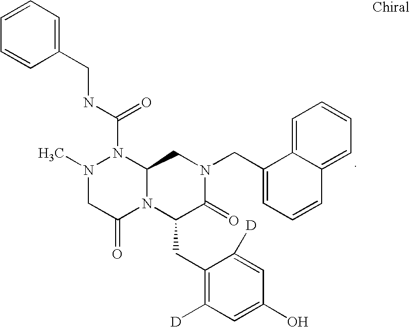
N1(C)CC(=O)N2C(N1C(=O)NCC1=CC=CC=C1)CN(CC1=CC=CC3=CC=CC=C13)C(=O)C2CC1=C([D])C=C(O)C=C1[D]
